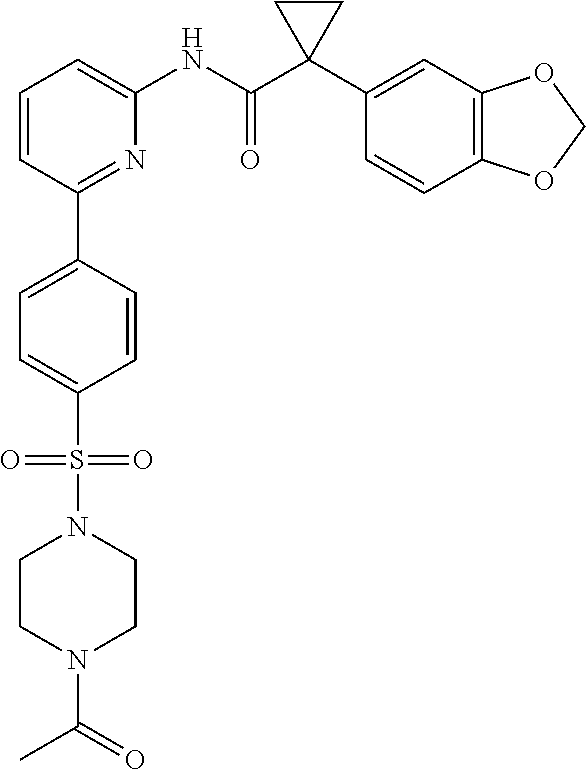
C1=CC=C(NC(C2(C3=CC4=C(C=C3)OCO4)CC2)=O)N=C1C1=CC=C(S(N2CCN(C(=O)C)CC2)(=O)=O)C=C1
